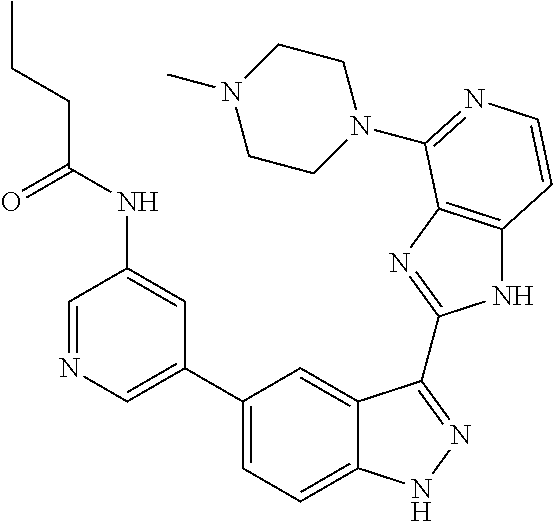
C1(C2=CN=CC(NC(CCC)=O)=C2)=CC=C2C(=C1)C(C1=NC3=C(N1)C=CN=C3N1CCN(C)CC1)=NN2
